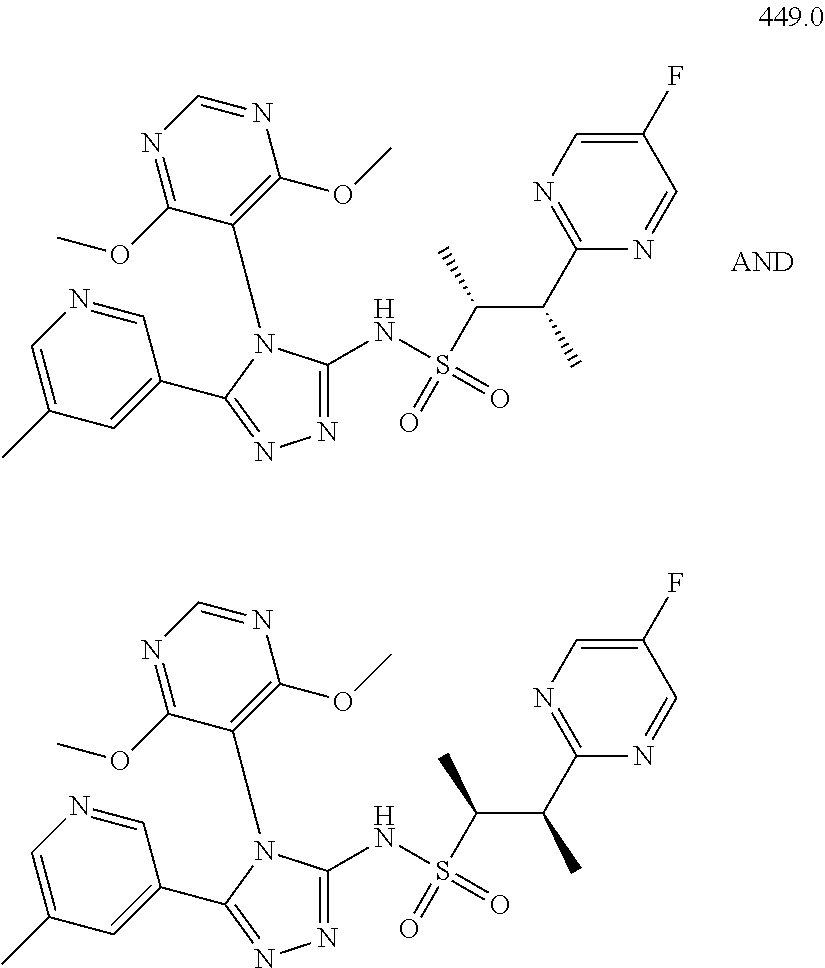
C1(C)=CN=CC(C2=NN=C(NS(=O)(=O)C(C(C3=NC=C(F)C=N3)C)C)N2C2=C(OC)N=CN=C2OC)=C1.C1(C)=CN=CC(C2=NN=C(NS(=O)(=O)C(C(C3=NC=C(F)C=N3)C)C)N2C2=C(OC)N=CN=C2OC)=C1
